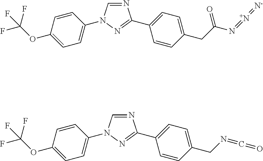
C1=C(OC(F)(F)F)C=CC(N2C=NC(C3=CC=C(CC(N=[N+]=[N-])=O)C=C3)=N2)=C1.C1=C(OC(F)(F)F)C=CC(N2C=NC(C3=CC=C(CN=C=O)C=C3)=N2)=C1
